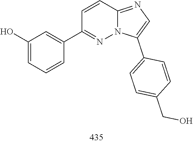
C1(C2=CC(O)=CC=C2)=NN2C(=NC=C2C2=CC=C(CO)C=C2)C=C1
